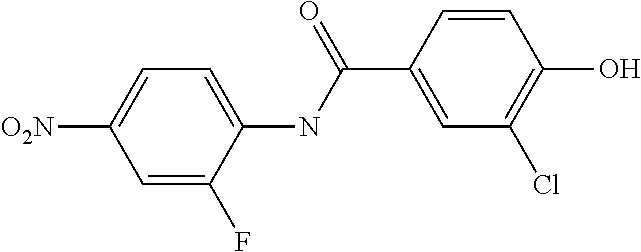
C1=C(F)C(NC(C2=CC(Cl)=C(O)C=C2)=O)=CC=C1[O2N]
